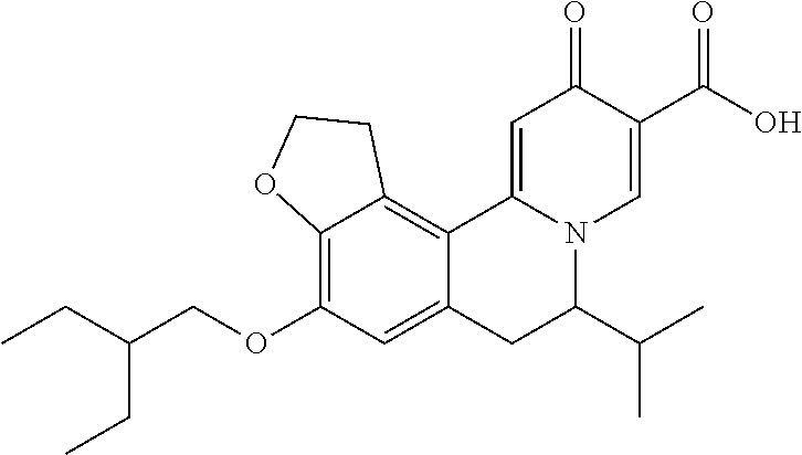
C12=C(OCC(CC)CC)C=C3C(=C1CCO2)C1=CC(=O)C(C(=O)O)=CN1C(C(C)C)C3
